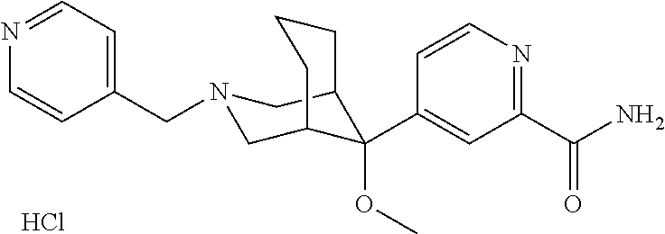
C1(C(N)=O)=NC=CC(C2(OC)C3CN(CC4=CC=NC=C4)CC2CCC3)=C1.Cl
